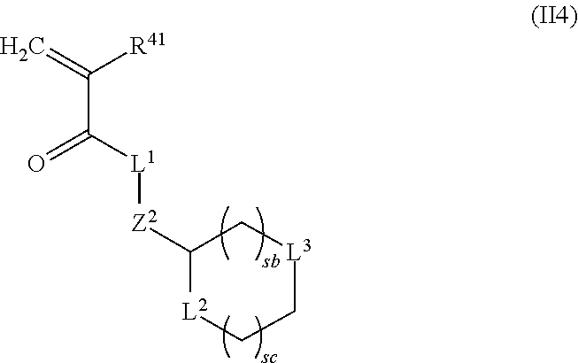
C(C(=O)[L1][Z2]C1[L2]CC[L3]C1)(=C)[R41]
